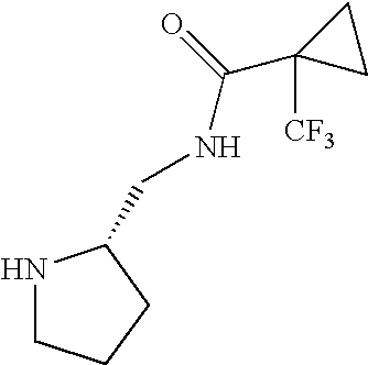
N1CCCC1CNC(C1([CF3])CC1)=O
